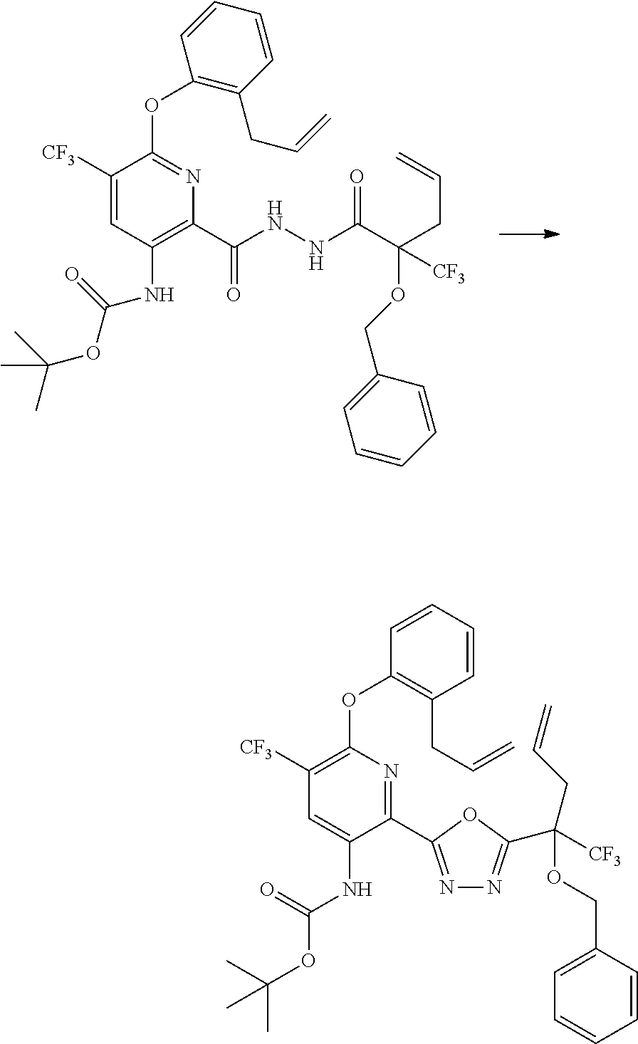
C1([CF3])=CC(NC(OC(C)(C)C)=O)=C(C(NNC(C(CC=C)(OCC2=CC=CC=C2)[CF3])=O)=O)N=C1OC1=C(CC=C)C=CC=C1.C1([CF3])=C(OC2=C(CC=C)C=CC=C2)N=C(C2=NN=C(C([CF3])(CC=C)OCC3=CC=CC=C3)O2)C(NC(OC(C)(C)C)=O)=C1
